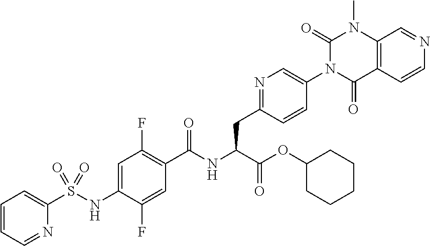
N1=CC=CC=C1S(NC1=CC(F)=C(C(NC(C(=O)OC2CCCCC2)CC2=NC=C(N3C(=O)C4=C(N(C)C3=O)C=NC=C4)C=C2)=O)C=C1F)(=O)=O
